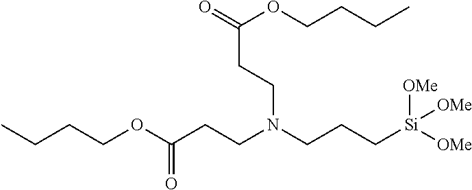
CCCCOC(=O)CCN(CCC[Si]([OMe])([OMe])[OMe])CCC(OCCCC)=O
